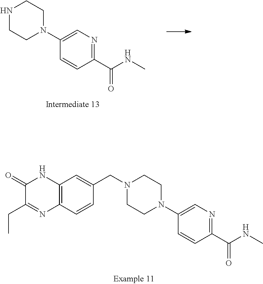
N1CCN(C2=CN=C(C(=O)NC)C=C2)CC1.C1(=O)C(CC)=NC2=C(N1)C=C(CN1CCN(C3=CN=C(C(=O)NC)C=C3)CC1)C=C2
